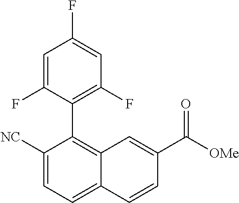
C1([NC])=CC=C2C(=C1C1=C(F)C=C(F)C=C1F)C=C(C([OMe])=O)C=C2
